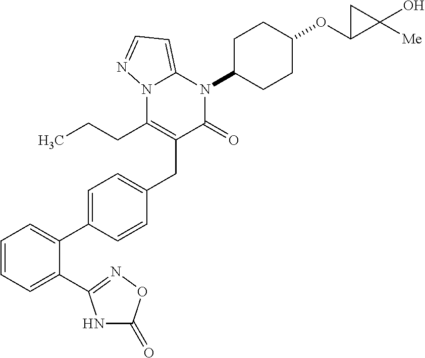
C1=CC=C(C2=NOC(=O)N2)C(C2=CC=C(CC3=C(CCC)N4C(=CC=N4)N(C4CCC(OC5CC5(O)[Me])CC4)C3=O)C=C2)=C1
